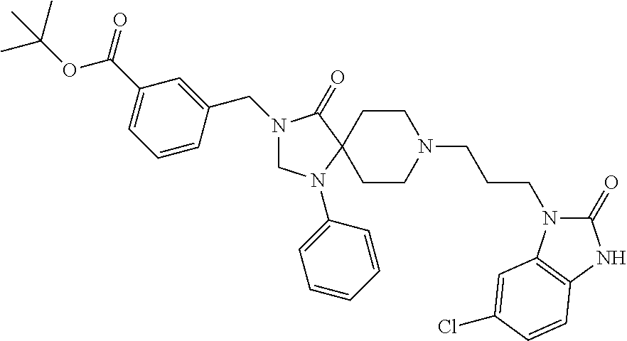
N1(CC2=CC(C(OC(C)(C)C)=O)=CC=C2)CN(C2=CC=CC=C2)C2(C1=O)CCN(CCCN1C(=O)NC3=C1C=C(Cl)C=C3)CC2
